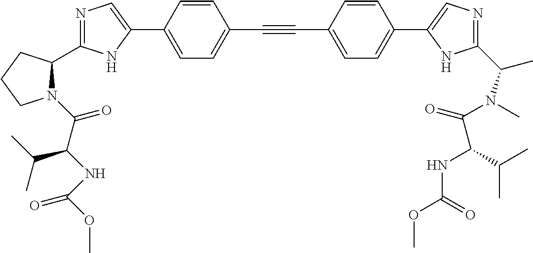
N1=C(C2N(C(C(NC(OC)=O)C(C)C)=O)CCC2)NC(C2=CC=C(C#CC3=CC=C(C4=CN=C(C(C)N(C(=O)C(NC(=O)OC)C(C)C)C)N4)C=C3)C=C2)=C1
